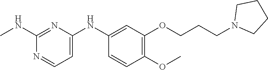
C1(NC)=NC(NC2=CC(OCCCN3CCCC3)=C(OC)C=C2)=CC=N1
